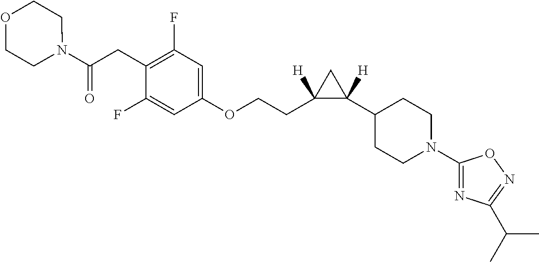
C1(F)=CC(OCCC2([H])C(C3CCN(C4=NC(C(C)C)=NO4)CC3)([H])C2)=CC(F)=C1CC(N1CCOCC1)=O
